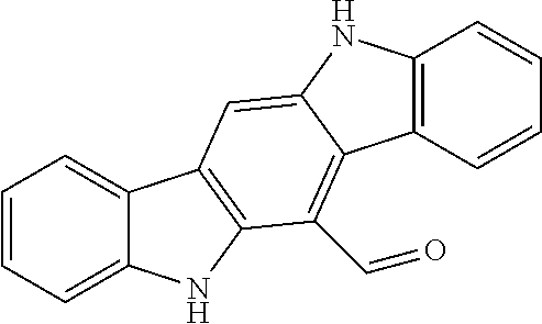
C1=CC=C2C(=C1)C1=C(N2)C(C=O)=C2C(=C1)NC1=C2C=CC=C1
